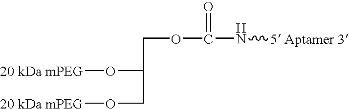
[20 kDa mPEG]OC(COC(N[5 Aptamer 3])=O)CO[20 kDa mPEG]
